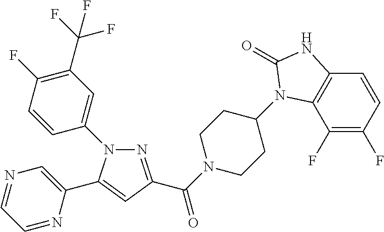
N1=C(C(=O)N2CCC(N3C4=C(C=CC(F)=C4F)NC3=O)CC2)C=C(C2=CN=CC=N2)N1C1=CC(C(F)(F)F)=C(F)C=C1
